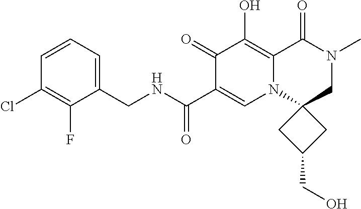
C1(F)=C(Cl)C=CC=C1CNC(C1=CN2C3(CN(C)C(=O)C2=C(O)C1=O)CC(CO)C3)=O
